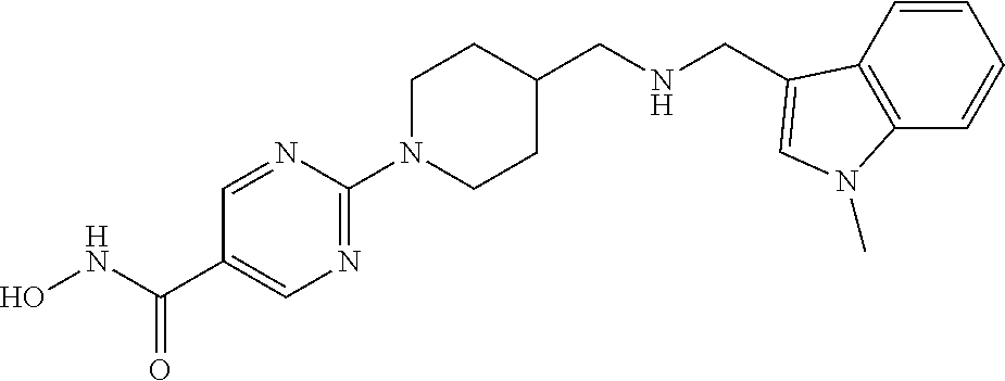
C1N(C2=NC=C(C(NO)=O)C=N2)CCC(CNCC2=CN(C)C3=C2C=CC=C3)C1
